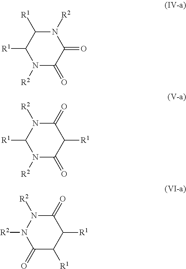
N1([R2])C([R1])C([R1])N([R2])C(=O)C1=O.C1(=O)N([R2])C([R1])N([R2])C(=O)C1[R1].C1(=O)N([R2])N([R2])C(=O)C([R1])C1[R1]
